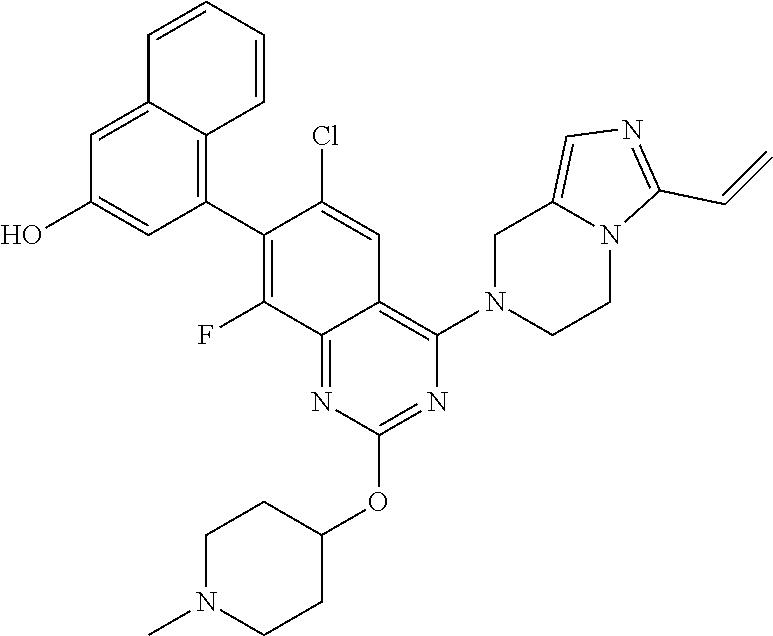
C1CN(C2=C3C(=NC(OC4CCN(C)CC4)=N2)C(F)=C(C2=C4C=CC=CC4=CC(O)=C2)C(Cl)=C3)CC2=CN=C(C=C)N12
